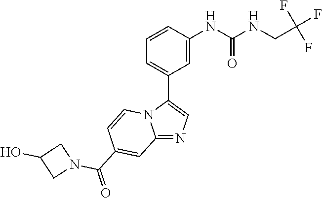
C12=NC=C(C3=CC=CC(NC(NCC(F)(F)F)=O)=C3)N1C=CC(C(=O)N1CC(O)C1)=C2
